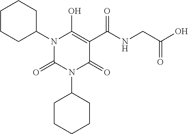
C1(N2C(=O)N(C3CCCCC3)C(=O)C(C(NCC(O)=O)=O)=C2O)CCCCC1
